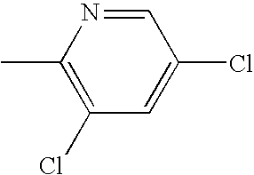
C1(C)=C(Cl)C=C(Cl)C=N1
